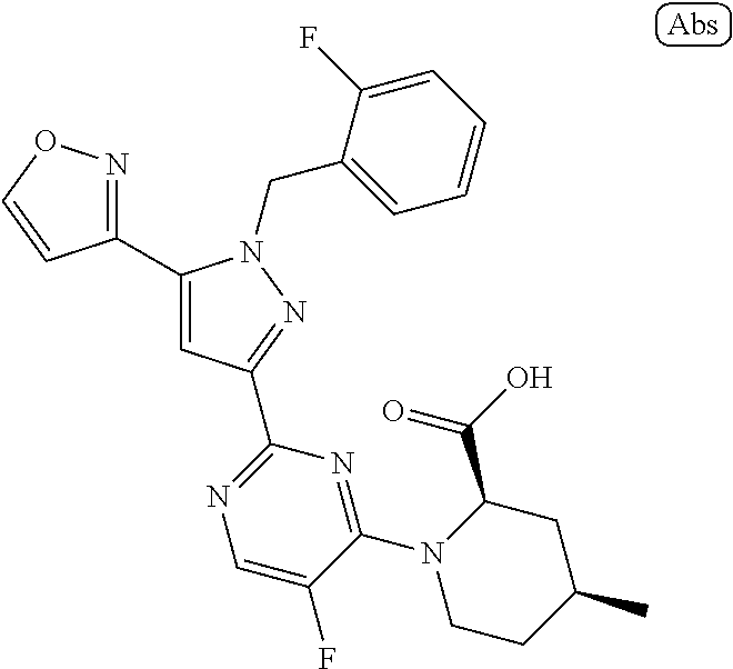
C1(C2=CC(C3=NC=C(F)C(N4C(C(O)=O)CC(C)CC4)=N3)=NN2CC2=CC=CC=C2F)=NOC=C1
